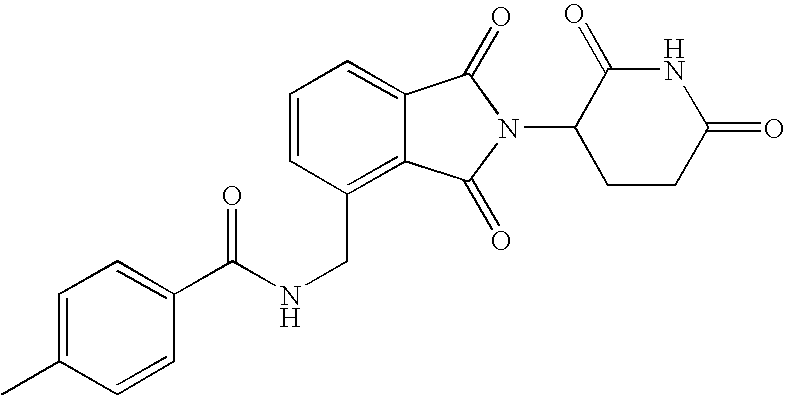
C(C1=C2C(=CC=C1)C(=O)N(C1CCC(=O)NC1=O)C2=O)NC(C1=CC=C(C)C=C1)=O
